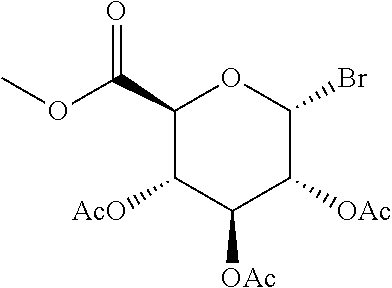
O(C)C(C1C([AcO])C([OAc])C([OAc])C(Br)O1)=O
